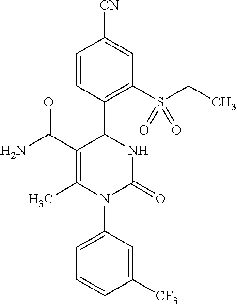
NC(C1=C(C)N(C2=CC=CC([CF3])=C2)C(=O)NC1C1=C(S(CC)(=O)=O)C=C([CN])C=C1)=O
